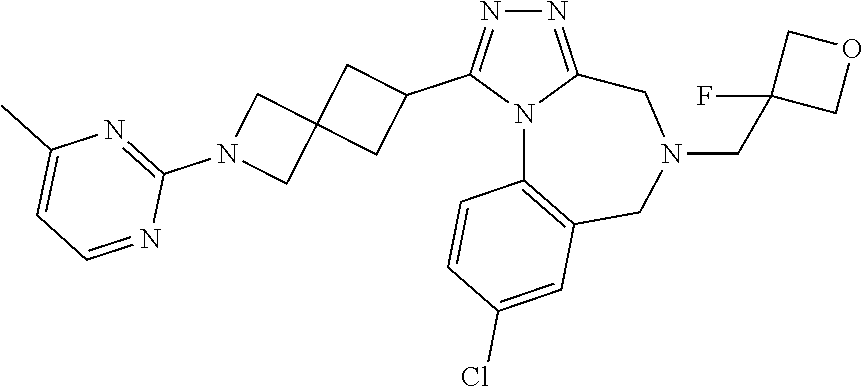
N1=C2N(C(C3CC4(C3)CN(C3=NC(C)=CC=N3)C4)=N1)C1=C(CN(CC3(F)COC3)C2)C=C(Cl)C=C1
